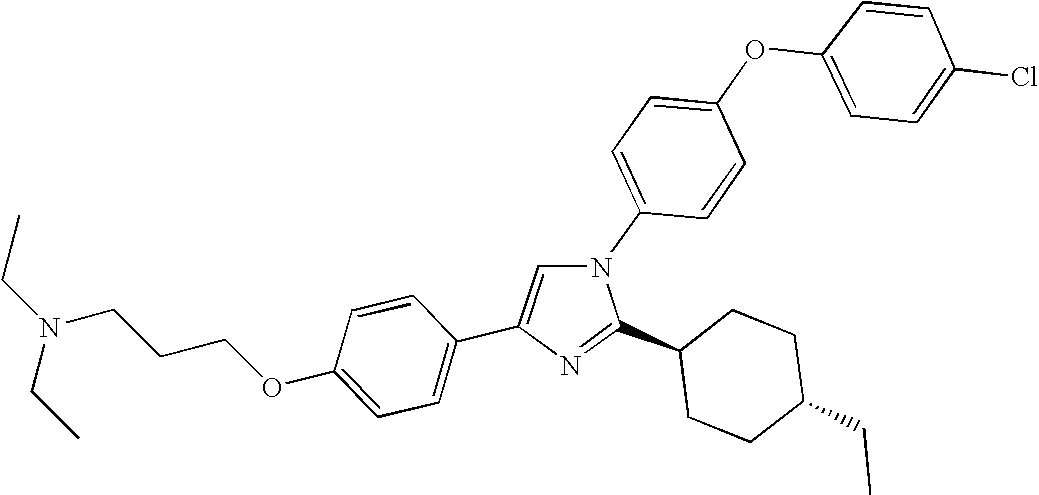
N1(C2=CC=C(OC3=CC=C(Cl)C=C3)C=C2)C=C(C2=CC=C(OCCCN(CC)CC)C=C2)N=C1C1CCC(CC)CC1
